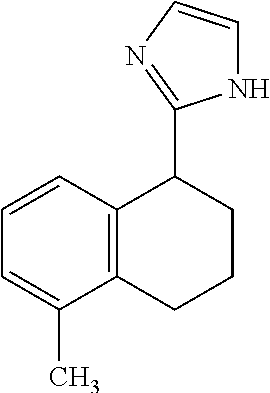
C1=CC2=C(C(C)=C1)CCCC2C1=NC=CN1
